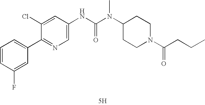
[5H].C1(C2=CC=CC(F)=C2)=NC=C(NC(N(C2CCN(C(=O)CCC)CC2)C)=O)C=C1Cl
